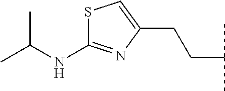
S1C(NC(C)C)=NC(CCC(C)C)=C1
